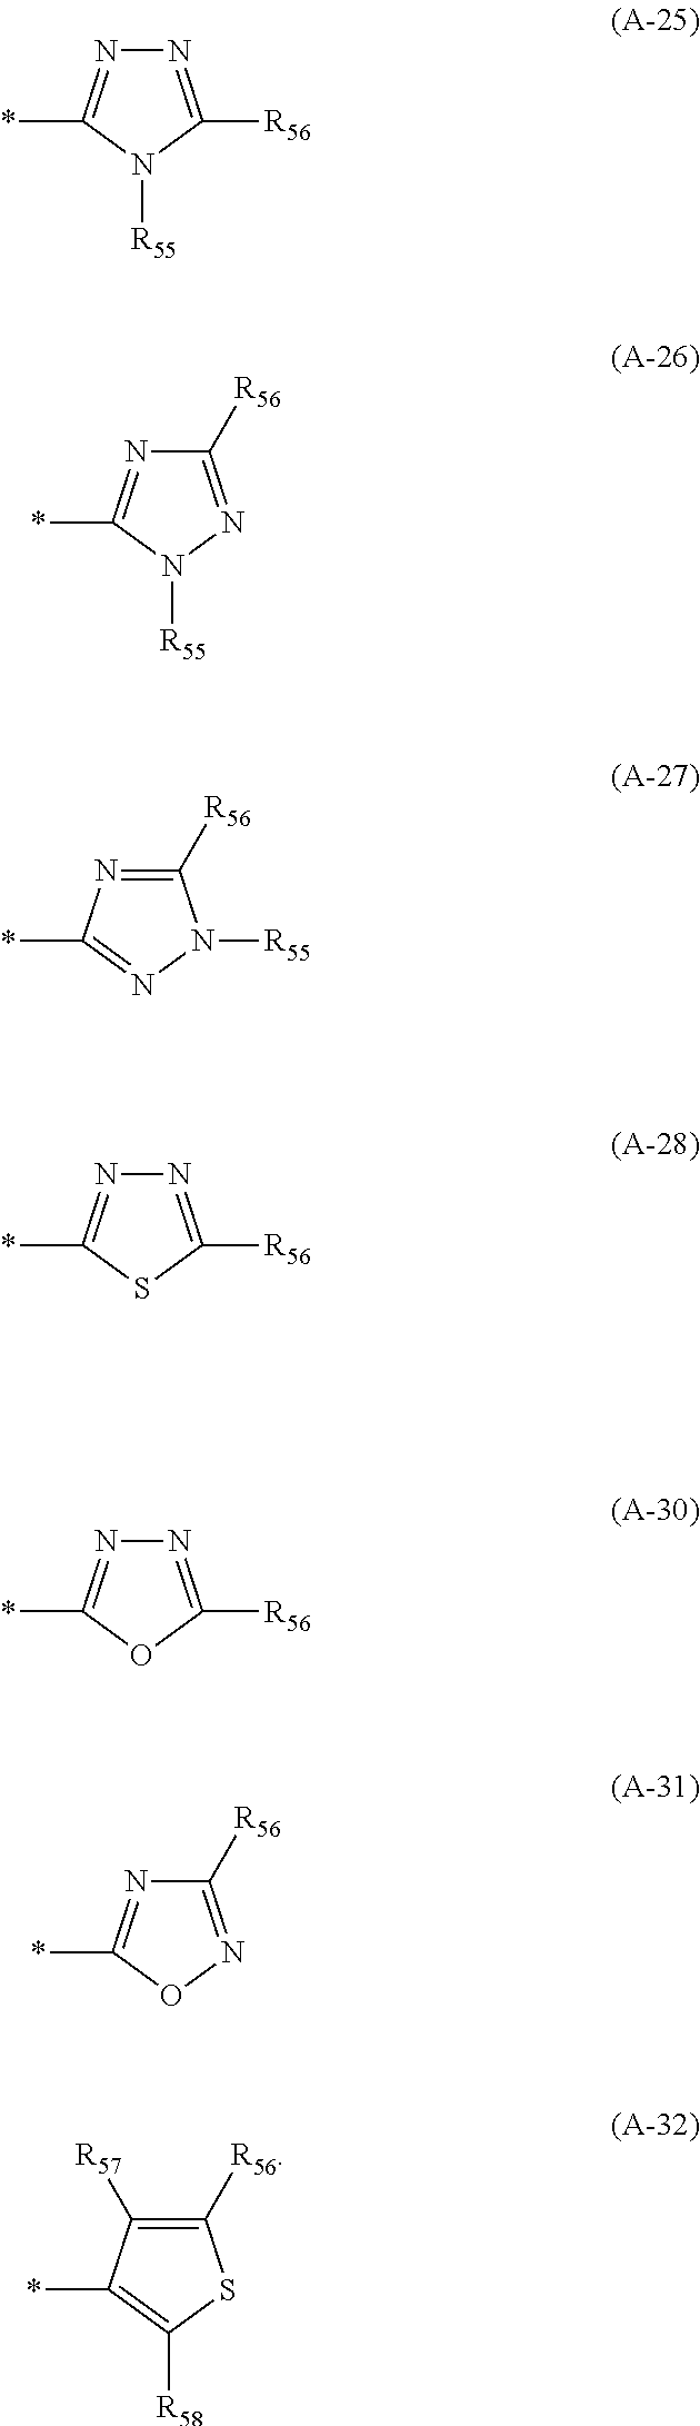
N1=C([R56])N([R55])C(*)=N1.C1([R56])=NN([R55])C(*)=N1.C1([R56])=NC(*)=NN1[R55].N1=C([R56])SC(*)=N1.N1=C([R56])OC(*)=N1.C1([R56])=NOC(*)=N1.C1([R56])=C([R57])C(*)=C([R58])S1
